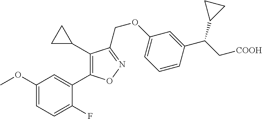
COC1=CC=C(F)C(C2=C(C3CC3)C(COC3=CC=CC(C(C4CC4)C[COOH])=C3)=NO2)=C1
